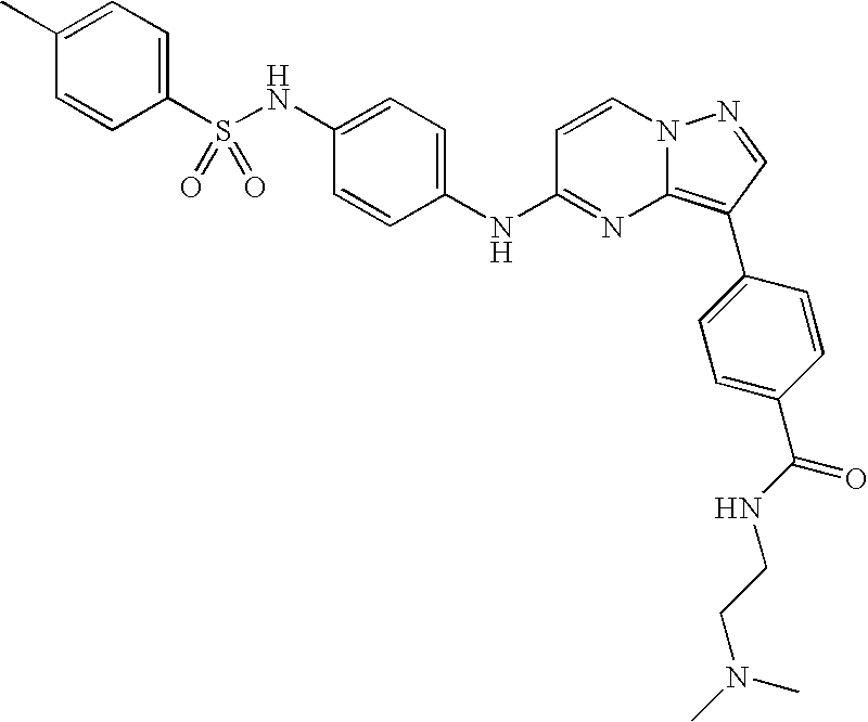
C1(NC2=NC3=C(C4=CC=C(C(NCCN(C)C)=O)C=C4)C=NN3C=C2)=CC=C(NS(C2=CC=C(C)C=C2)(=O)=O)C=C1
